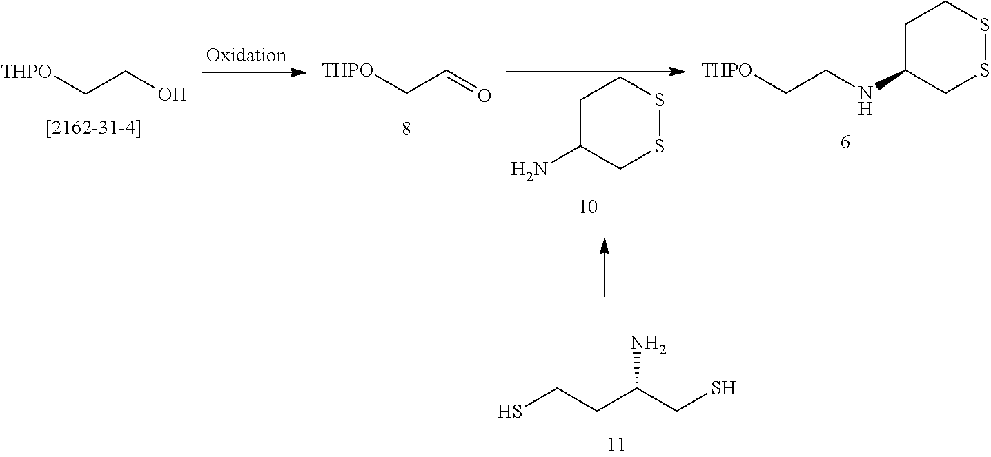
[THPO]CCO.[THPO]CC=O.C1C(N)CSSC1.[THPO]CCNC1CSSCC1.SCCC(CS)N
